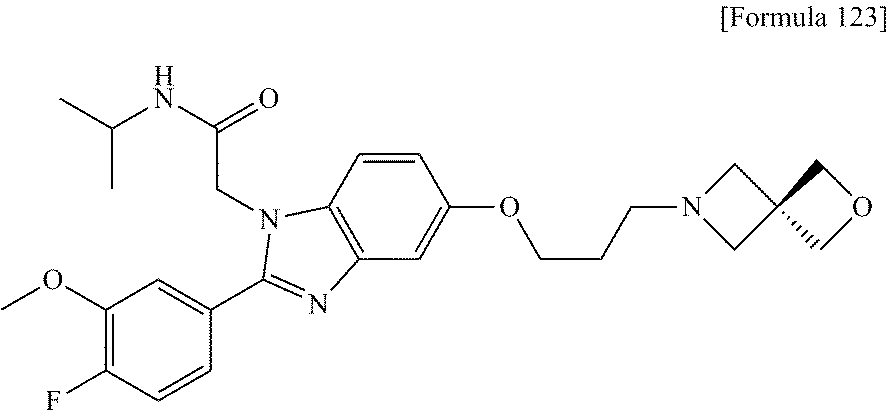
C(NC(C)C)(CN1C2=C(C=C(OCCCN3CC4(C3)COC4)C=C2)N=C1C1=CC(OC)=C(F)C=C1)=O
